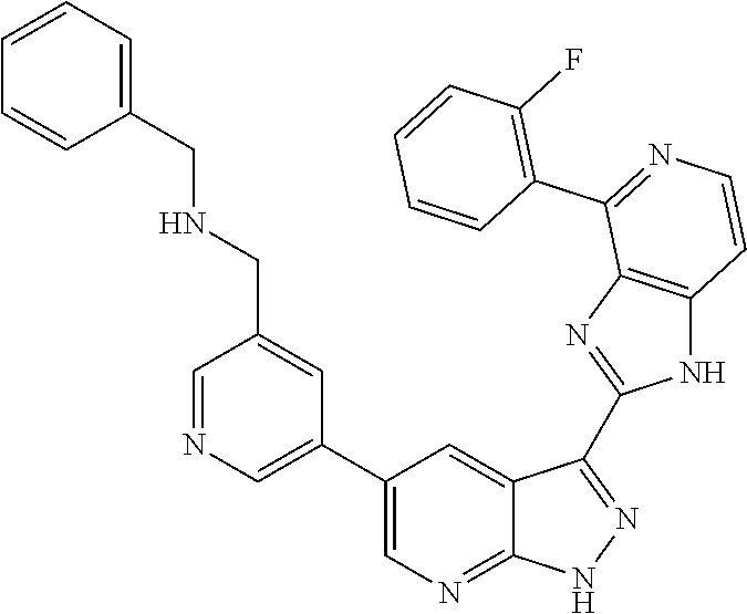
C1=NC=C(C2=CN=C3C(=C2)C(C2=NC4=C(N2)C=CN=C4C2=C(F)C=CC=C2)=NN3)C=C1CNCC1=CC=CC=C1
